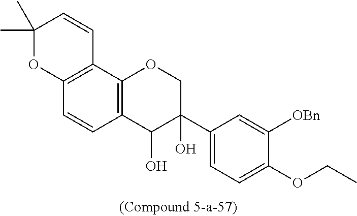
C12=C(C3=C(C=C1)C(O)C(C1=CC=C(OCC)C([OBn])=C1)(O)CO3)C=CC(C)(C)O2
